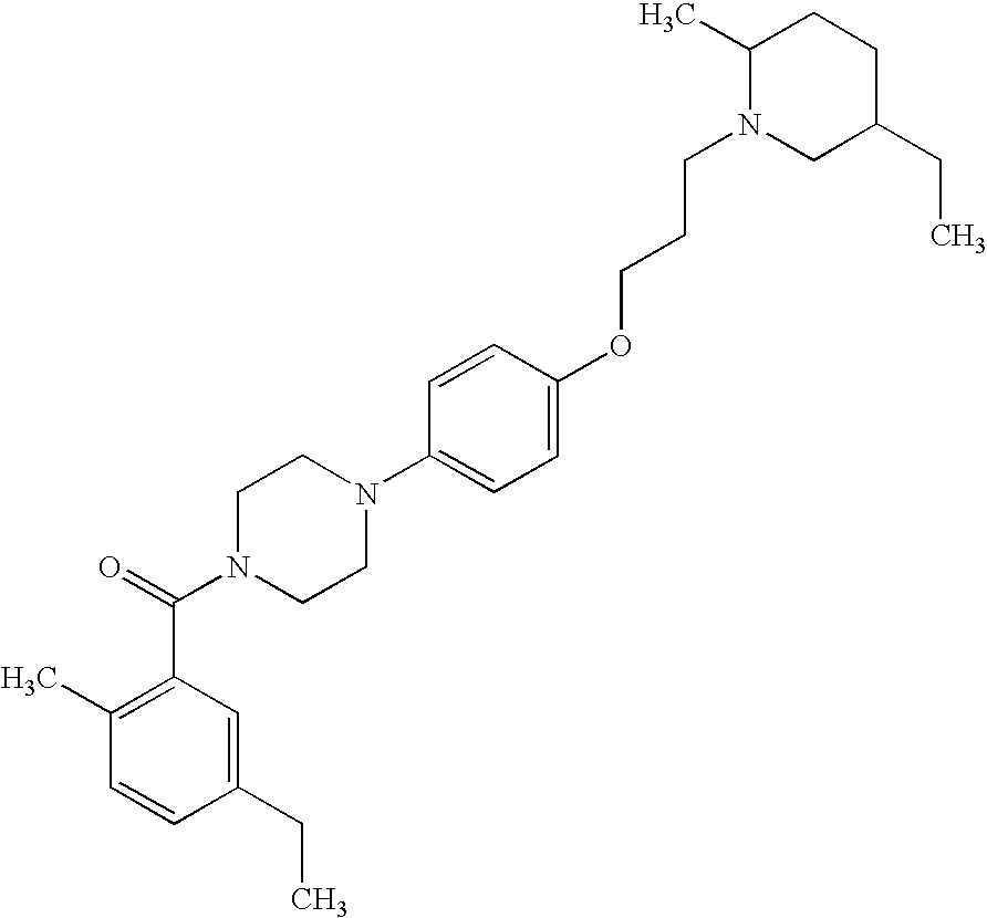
C1=CC(CC)=CC(C(N2CCN(C3=CC=C(OCCCN4CC(CC)CCC4C)C=C3)CC2)=O)=C1C
